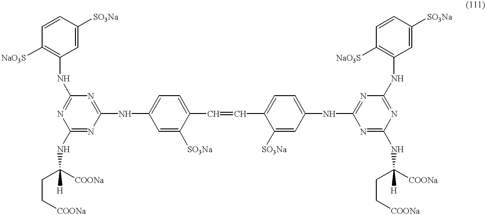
C1=C([SO3Na])C=CC([NaO3S])=C1NC1=NC(NC(CC[COONa])([COONa])[H])=NC(NC2=CC=C(C=CC3=CC=C(NC4=NC(NC5=C([NaO3S])C=CC([SO3Na])=C5)=NC(NC([COONa])(CC[COONa])[H])=N4)C=C3[SO3Na])C([SO3Na])=C2)=N1
